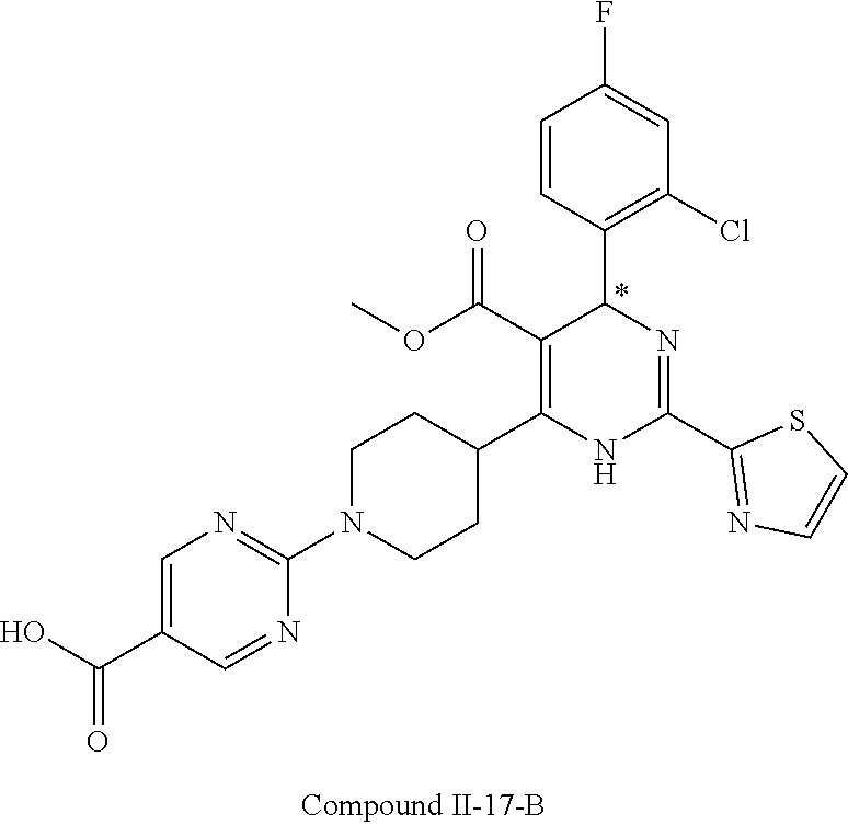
C1=C(F)C=CC(C2N=C(C3=NC=CS3)NC(C3CCN(C4=NC=C(C(O)=O)C=N4)CC3)=C2C(OC)=O)=C1Cl
